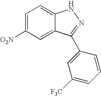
C1=C([O2N])C=C2C(=C1)NN=C2C1=CC([F3C])=CC=C1
